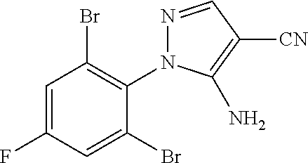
C1=C(F)C=C(Br)C(N2N=CC([CN])=C2N)=C1Br
